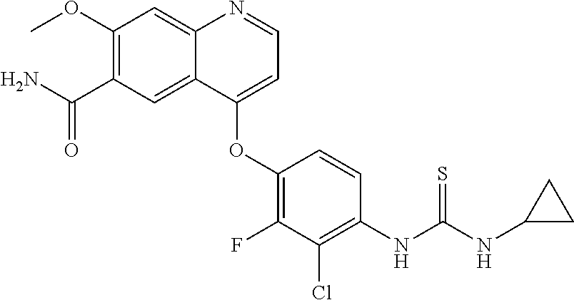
C1(OC)=C(C(N)=O)C=C2C(=C1)N=CC=C2OC1=C(F)C(Cl)=C(NC(NC2CC2)=S)C=C1
